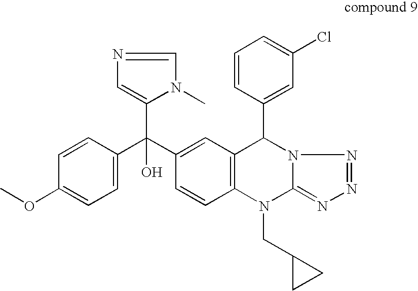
N1(C)C(C(C2=CC3=C(C=C2)N(CC2CC2)C2=NN=NN2C3C2=CC(Cl)=CC=C2)(C2=CC=C(OC)C=C2)O)=CN=C1
